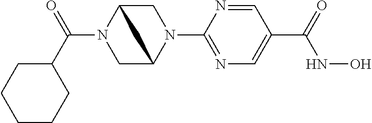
C1(C(N2CC3N(C4=NC=C(C(=O)NO)C=N4)CC2C3)=O)CCCCC1
